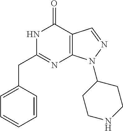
N1C(CC2=CC=CC=C2)=NC2=C(C1=O)C=NN2C1CCNCC1
